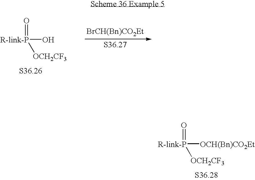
[R-link-P](=O)(O)[OCH2CF3].[BrCH(Bn)CO2Et].[R-link-P](=O)([OCH(Bn)CO2Et])[OCH2CF3]
